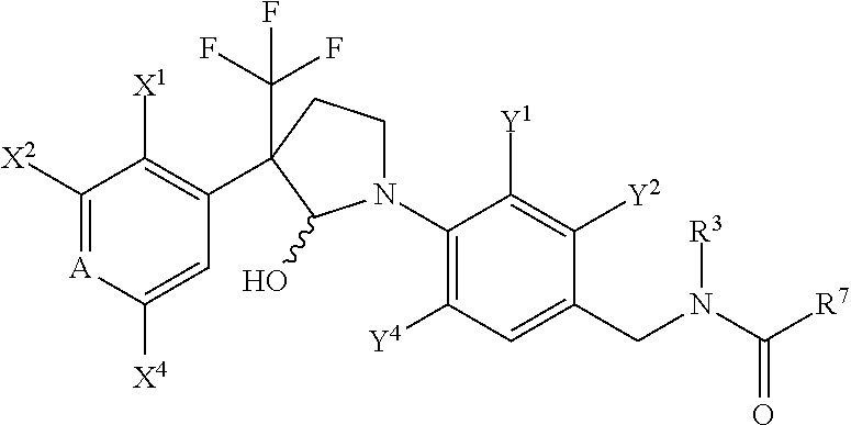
C1([X2])=[A]C([X4])=CC(C2(C(F)(F)F)CCN(C3=C([Y4])C=C(CN(C([R7])=O)[R3])C([Y2])=C3[Y1])C2O)=C1[X1]
